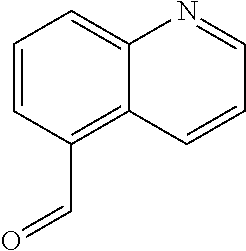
C1=CC(C=O)=C2C(=C1)N=CC=C2
